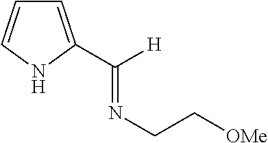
C1=C(C([H])=NCC[OMe])NC=C1
